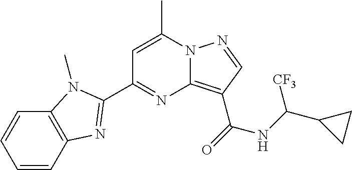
C1=C(C)N2C(=C(C(=O)NC(C3CC3)[CF3])C=N2)N=C1C1=NC2=C(C=CC=C2)N1C
